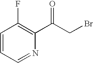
C1=CC=NC(C(CBr)=O)=C1F
